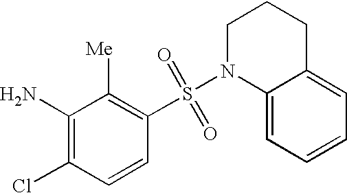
C1(S(N2C3=CC=CC=C3CCC2)(=O)=O)=C([Me])C(N)=C(Cl)C=C1
